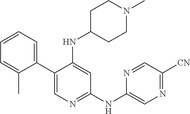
C1(C2=CN=C(NC3=CN=C([CN])C=N3)C=C2NC2CCN(C)CC2)=CC=CC=C1C
